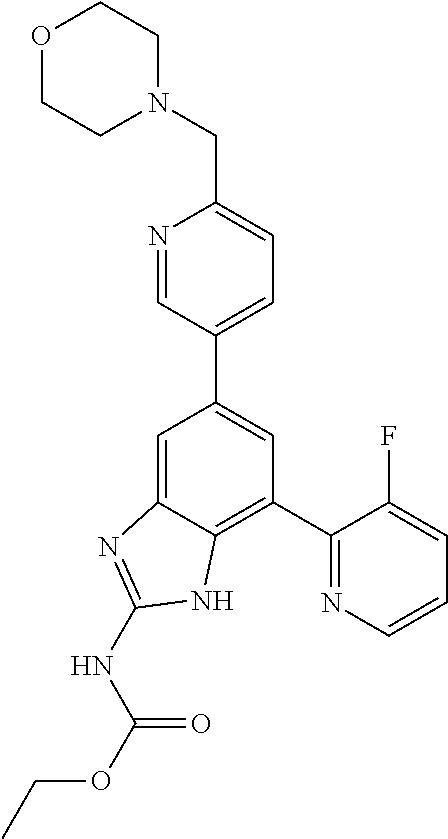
C1=C2C(=C(C3=NC=CC=C3F)C=C1C1=CC=C(CN3CCOCC3)N=C1)NC(NC(OCC)=O)=N2
